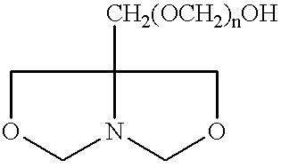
C1OCN2C1([CH2(OCH2)nOH])COC2
